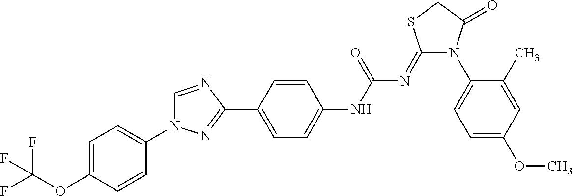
C1=C(OC(F)(F)F)C=CC(N2C=NC(C3=CC=C(NC(N=C4N(C5=CC=C(OC)C=C5C)C(=O)CS4)=O)C=C3)=N2)=C1
